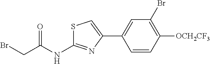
C1=CC([OCH2CF3])=C(Br)C=C1C1=CSC(NC(CBr)=O)=N1
